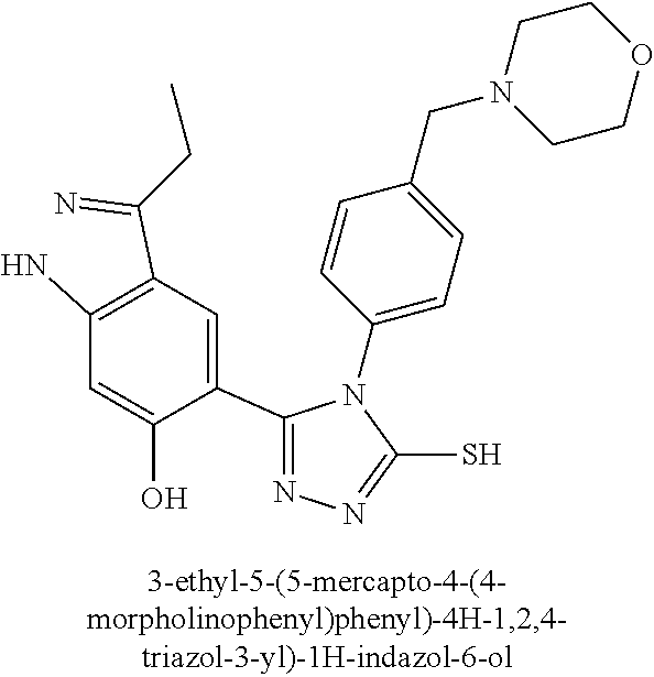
C1(C2=NN=C(S)N2C2=CC=C(CN3CCOCC3)C=C2)=CC(C(=N)CC)=C(N)C=C1O
